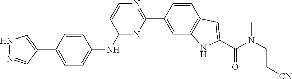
N1=C(NC2=CC=C(C3=CNN=C3)C=C2)C=CN=C1C1=CC2=C(C=C1)C=C(C(N(CC[CN])C)=O)N2
